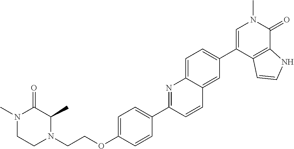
CN1CCN(CCOC2=CC=C(C3=NC4=CC=C(C5=CN(C)C(=O)C6=C5C=CN6)C=C4C=C3)C=C2)C(C)C1=O
